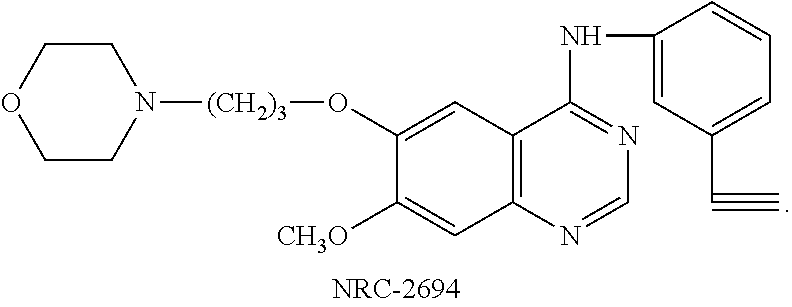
C1COCCN1[(CH2)3]OC1=CC2=C(C=C1[CH3O])N=CN=C2NC1=CC(C#C)=CC=C1
